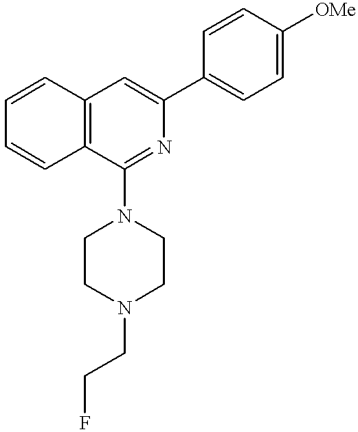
C1=CC=CC2=C1C=C(C1=CC=C([OMe])C=C1)N=C2N1CCN(CCF)CC1
